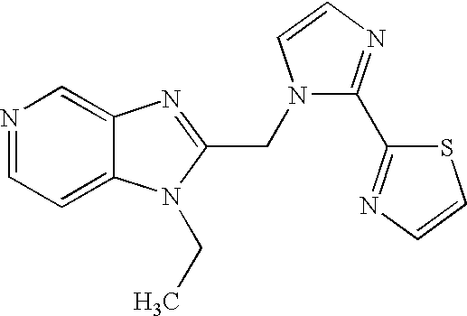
N1=CC=C2C(=C1)N=C(CN1C(C3=NC=CS3)=NC=C1)N2CC
